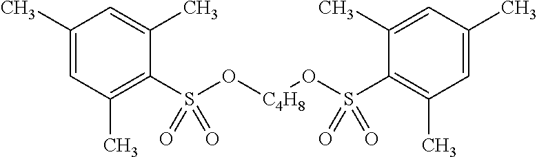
C1(C)=CC(C)=C(S(O[C4H8]OS(C2=C(C)C=C(C)C=C2C)(=O)=O)(=O)=O)C(C)=C1
